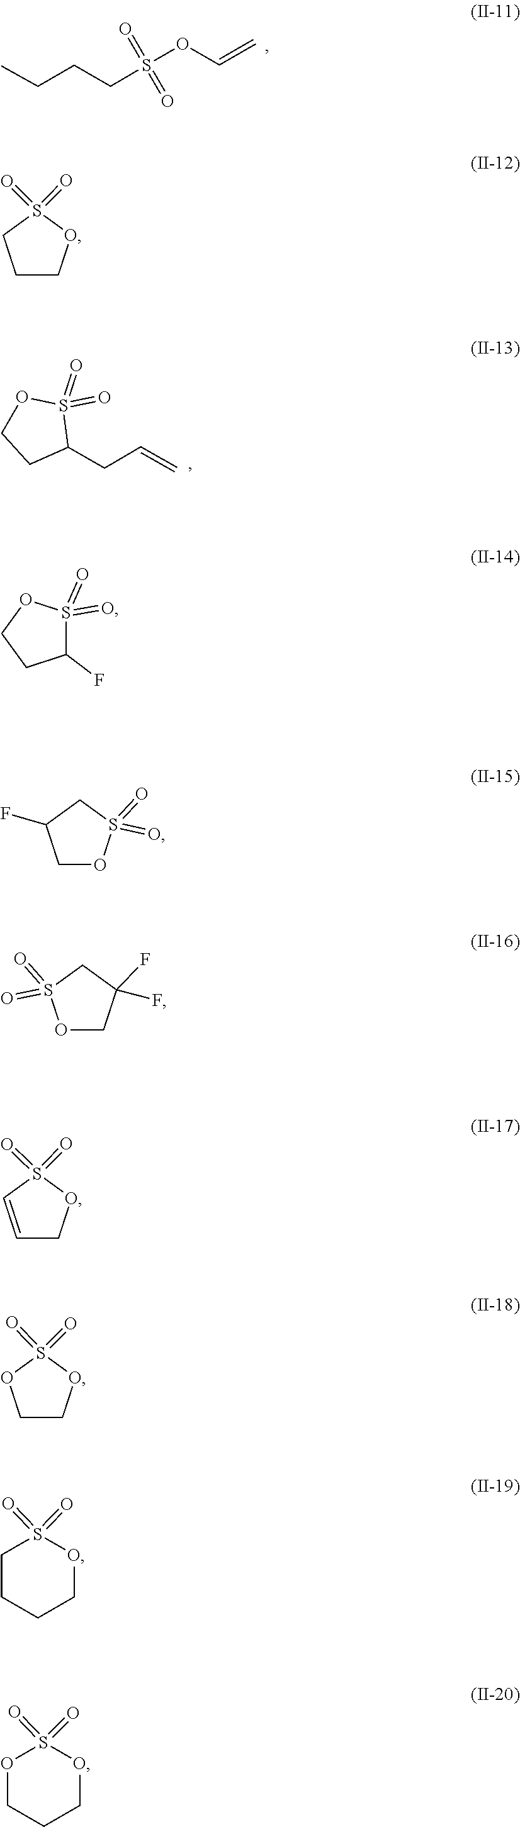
S(=O)(=O)(CCCC)OC=C.S1(=O)(=O)C(CC=C)CCO1.O=S1(=O)OCCC1.S1(=O)(=O)C(F)CCO1.O=S1(=O)CC(F)CO1.C1(F)(F)COS(=O)(=O)C1.O=S1(=O)OCC=C1.O=S1(=O)OCCO1.O=S1(=O)CCCCO1.O=S1(=O)OCCCO1
